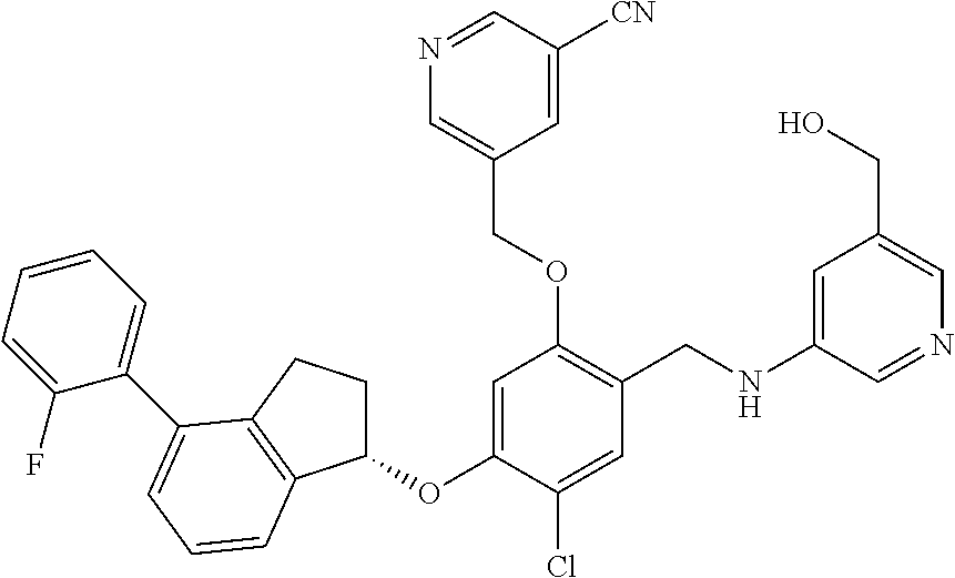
C1(OC2=CC(OCC3=CN=CC([CN])=C3)=C(CNC3=CC(CO)=CN=C3)C=C2Cl)CCC2=C1C=CC=C2C1=CC=CC=C1F
